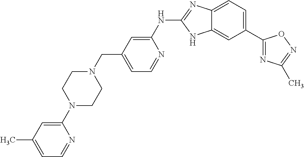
C12=CC=C(C3=NC(C)=NO3)C=C1NC(NC1=CC(CN3CCN(C4=CC(C)=CC=N4)CC3)=CC=N1)=N2
